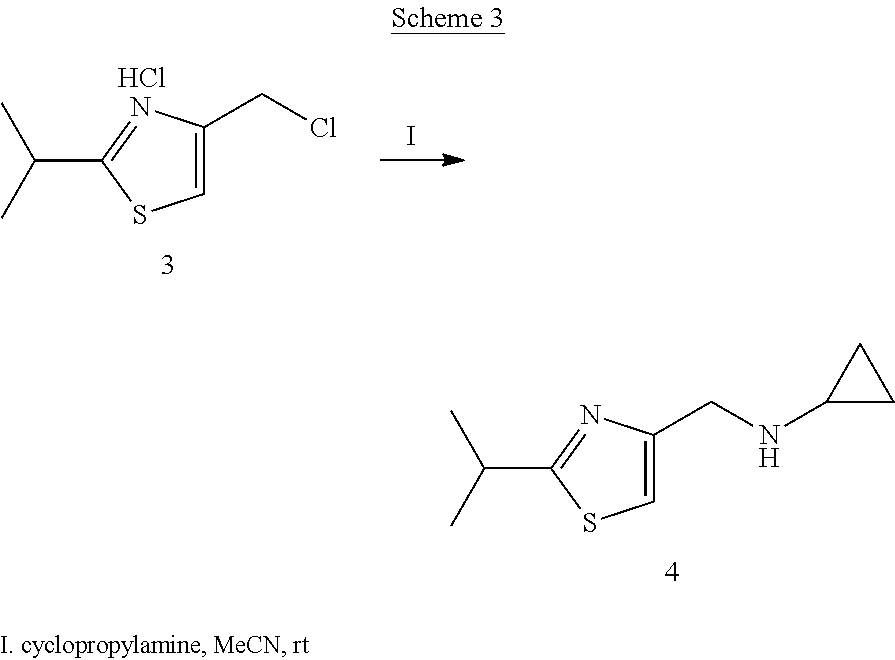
C1=C(CNC2CC2)N=C(C(C)C)S1.C1=C(CCl)N=C(C(C)C)S1.Cl.I
